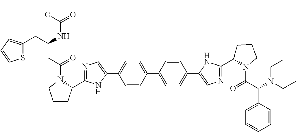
C1=CC(C2=CC=C(C3=CN=C(C4CCCN4C(=O)C(C4=CC=CC=C4)N(CC)CC)N3)C=C2)=CC=C1C1=CN=C(C2CCCN2C(CC(CC2=CC=CS2)NC(=O)OC)=O)N1
